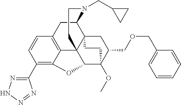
C1(C2=NNN=N2)=C2C3=C(C=C1)CC1C45C3(C(C(OC)(C(COCC3=CC=CC=C3)C4)CC5)O2)CCN1CC1CC1
